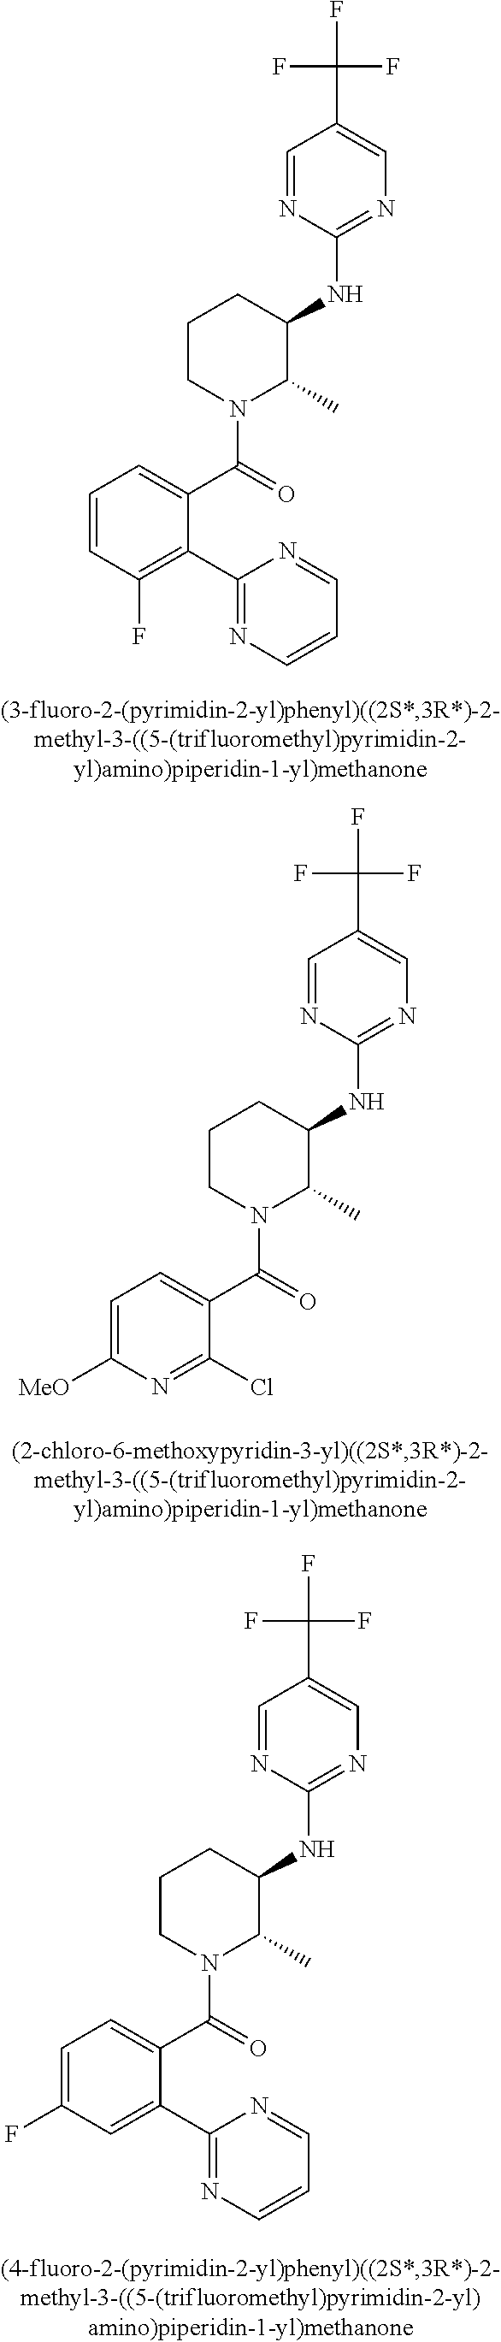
C1(NC2CCCN(C(C3=CC=CC(F)=C3C3=NC=CC=N3)=O)C2C)=NC=C(C(F)(F)F)C=N1.C1(NC2CCCN(C(C3=CC=C([MeO])N=C3Cl)=O)C2C)=NC=C(C(F)(F)F)C=N1.C1(NC2CCCN(C(C3=CC=C(F)C=C3C3=NC=CC=N3)=O)C2C)=NC=C(C(F)(F)F)C=N1
